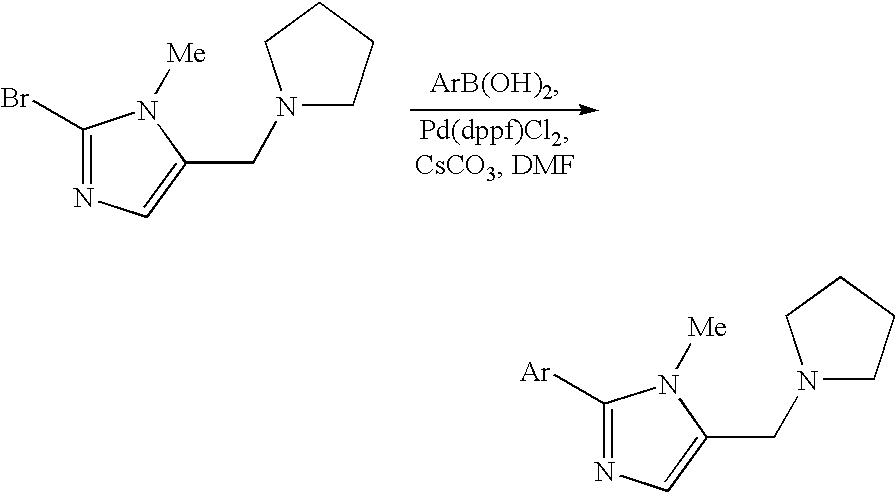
C1(Br)=NC=C(CN2CCCC2)N1[Me].C1([Ar])=NC=C(CN2CCCC2)N1[Me]
